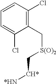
C1=CC(Cl)=C(C[S(O)2]C[CH*][*HN])C(Cl)=C1
